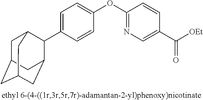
C1=C(C2C3CC4CC(CC2C4)C3)C=CC(OC2=NC=C(C([OEt])=O)C=C2)=C1
